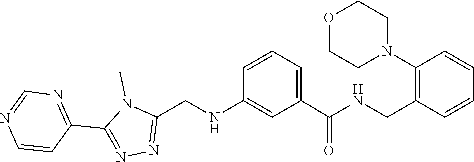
C1(C2=NN=C(CNC3=CC(C(=O)NCC4=C(N5CCOCC5)C=CC=C4)=CC=C3)N2C)=NC=NC=C1
